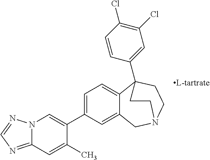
C1=C(C2=CC=C3C(=C2)CN2CCC3(C3=CC(Cl)=C(Cl)C=C3)CC2)C(C)=CC2=NC=NN12
